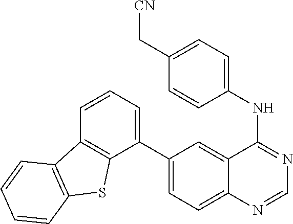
C1(NC2=NC=NC3=CC=C(C4=CC=CC5=C4SC4=C5C=CC=C4)C=C32)=CC=C(C[CN])C=C1
